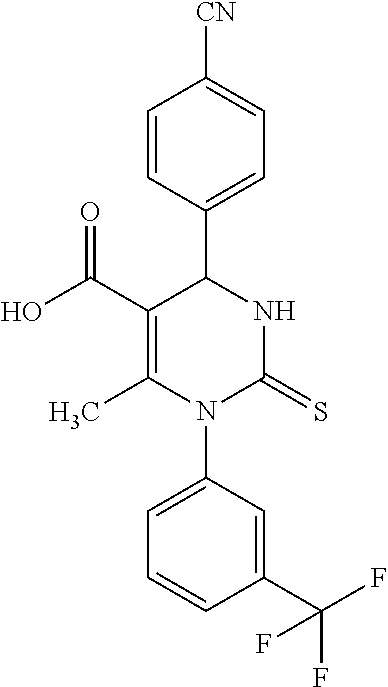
C1=CC(C2C(C(O)=O)=C(C)N(C3=CC=CC(C(F)(F)F)=C3)C(=S)N2)=CC=C1[CN]
